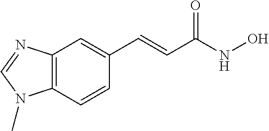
C12=C(C=CC(C=CC(NO)=O)=C1)N(C)C=N2
